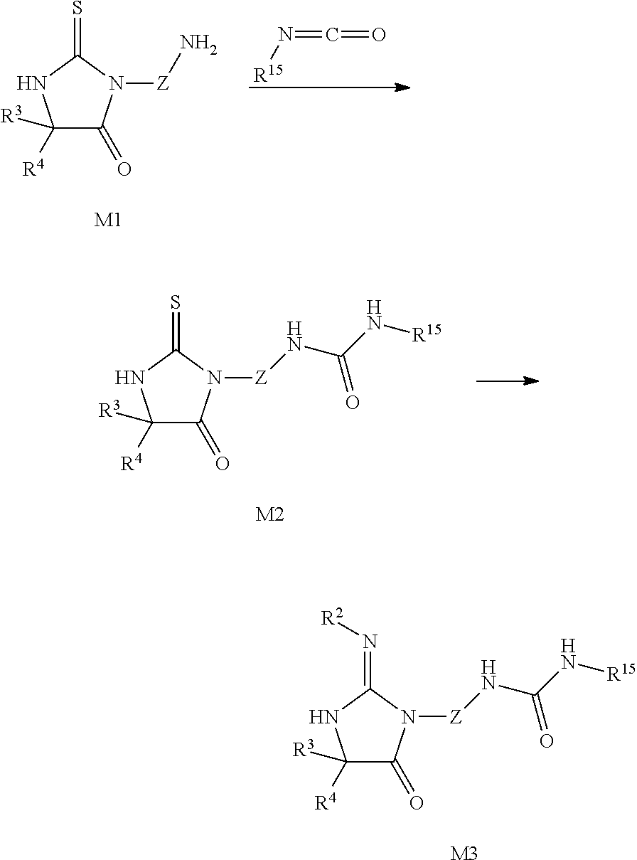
C1([R4])([R3])C(=O)N([Z]N)C(=S)N1.[M1].N(=C=O)[R15].C1([R4])([R3])C(=O)N([Z]NC(N[R15])=O)C(=S)N1.[M2].C1([R4])([R3])C(=O)N([Z]NC(N[R15])=O)C(=N[R2])N1.[M3]
